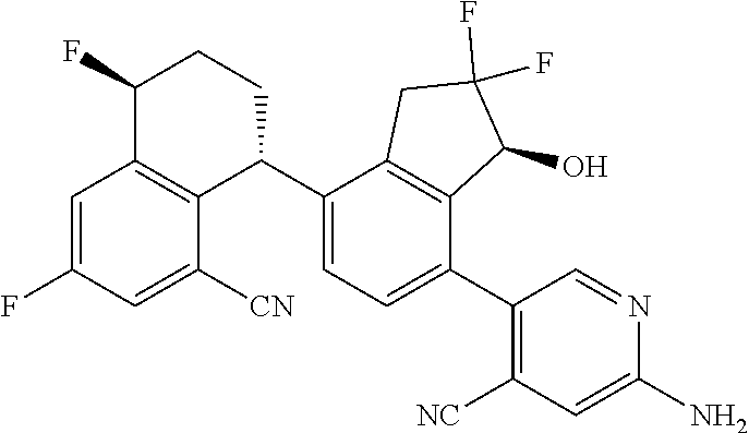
C1(C2C3=C(C(F)CC2)C=C(F)C=C3[CN])=CC=C(C2=C([NC])C=C(N)N=C2)C2=C1CC(F)(F)C2O
